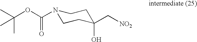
N1(C(OC(C)(C)C)=O)CCC(O)(C[NO2])CC1
